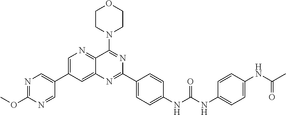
N1=C(OC)N=CC(C2=CN=C3C(=C2)N=C(C2=CC=C(NC(NC4=CC=C(NC(C)=O)C=C4)=O)C=C2)N=C3N2CCOCC2)=C1
